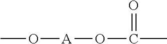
CO[A]OC(=O)C
